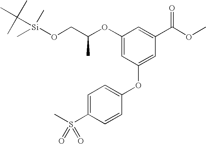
O(CC(OC1=CC(OC2=CC=C(S(C)(=O)=O)C=C2)=CC(C(OC)=O)=C1)C)[Si](C)(C)C(C)(C)C
